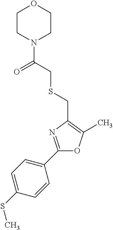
C1(C2=CC=C(SC)C=C2)=NC(CSCC(N2CCOCC2)=O)=C(C)O1
